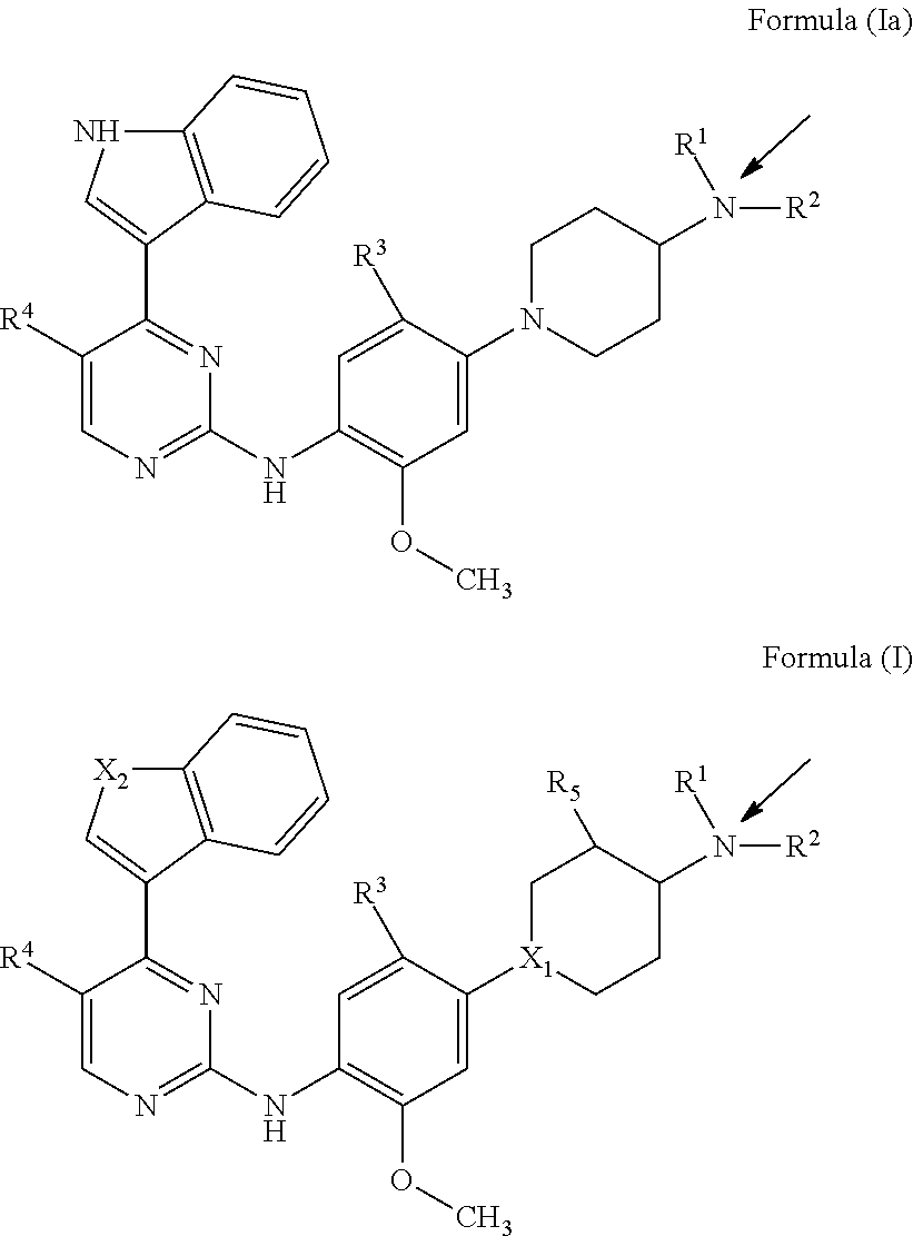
C1([R4])=CN=C(NC2=C(OC)C=C(N3CCC(N([R2])[R1])CC3)C([R3])=C2)N=C1C1=CNC2=C1C=CC=C2.C1([R4])=CN=C(NC2=C(OC)C=C([X1]3CCC(N([R2])[R1])C([R5])C3)C([R3])=C2)N=C1C1=C[X2]C2=C1C=CC=C2
